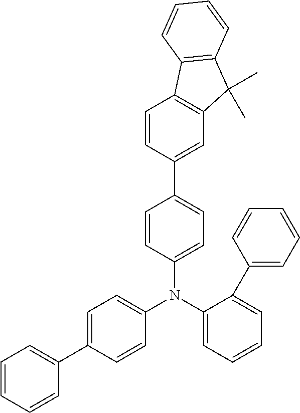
C1=CC=CC(C2=CC=C(N(C3=CC=CC=C3C3=CC=CC=C3)C3=CC=C(C4=CC5=C(C=C4)C4=C(C5(C)C)C=CC=C4)C=C3)C=C2)=C1
